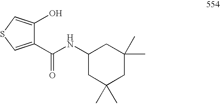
C1(O)=CSC=C1C(NC1CC(C)(C)CC(C)(C)C1)=O
